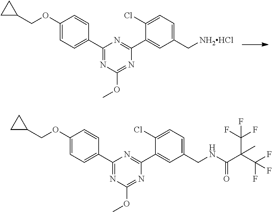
C1(OCC2CC2)=CC=C(C2=NC(OC)=NC(C3=CC(C[NH2HCl])=CC=C3Cl)=N2)C=C1.C1(OCC2CC2)=CC=C(C2=NC(OC)=NC(C3=CC(CNC(C(C(F)(F)F)(C(F)(F)F)C)=O)=CC=C3Cl)=N2)C=C1
